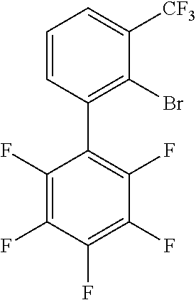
C1(F)=C(F)C(F)=C(F)C(F)=C1C1=C(Br)C([CF3])=CC=C1
